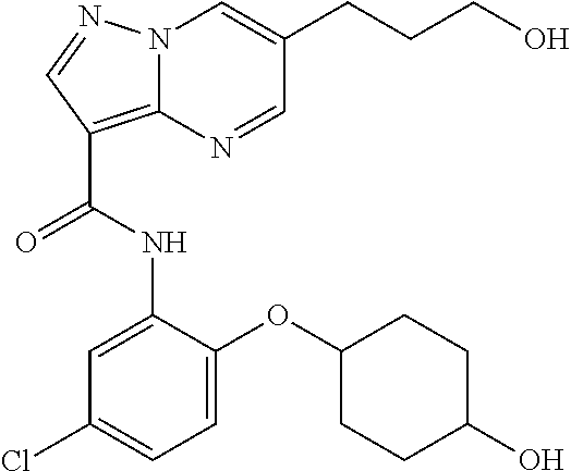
C12=C(C(NC3=CC(Cl)=CC=C3OC3CCC(O)CC3)=O)C=NN1C=C(CCCO)C=N2
